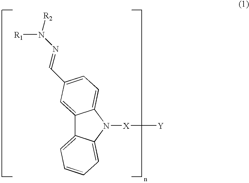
C12=CC(C=NN([R2])[R1])=CC=C1N([X][Y])C1=CC=CC=C21
